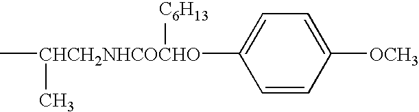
C[CHCH2NHCOCHO](C)([C6H13])C1=CC=C([OCH3])C=C1
